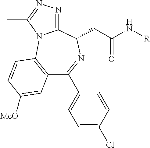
C12=C(C=CC([MeO])=C1)N1C(=NN=C1C)C(CC(N[R])=O)N=C2C1=CC=C(Cl)C=C1
